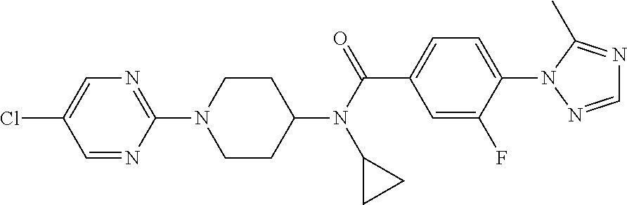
N1=C(N2CCC(N(C(=O)C3=CC=C(N4C(C)=NC=N4)C(F)=C3)C3CC3)CC2)N=CC(Cl)=C1
